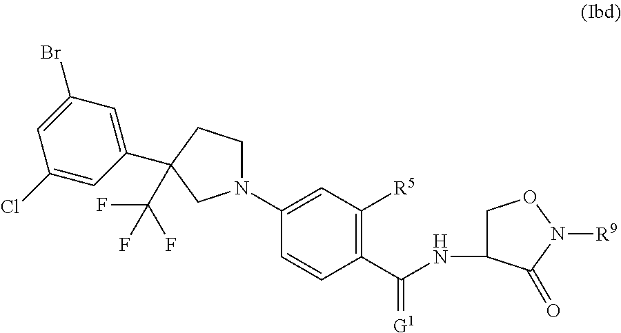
C1(N2CCC(C(F)(F)F)(C3=CC(Br)=CC(Cl)=C3)C2)=CC([R5])=C(C(NC2CON([R9])C2=O)=[G1])C=C1
